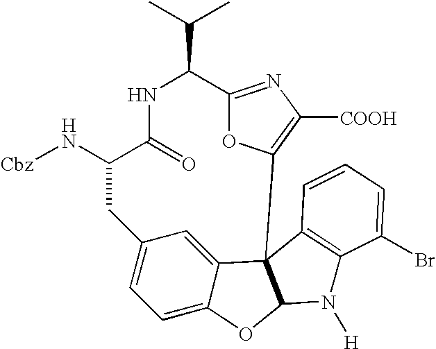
C1=C2C3=CC(=C1)CC(N[Cbz])C(=O)NC(C(C)C)C1=NC([COOH])=C(O1)C31C(O2)N([H])C2=C1C=CC=C2Br
